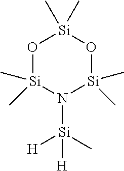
O1[Si](C)(C)N([Si]([H])(C)[H])[Si](C)(C)O[Si]1(C)C
